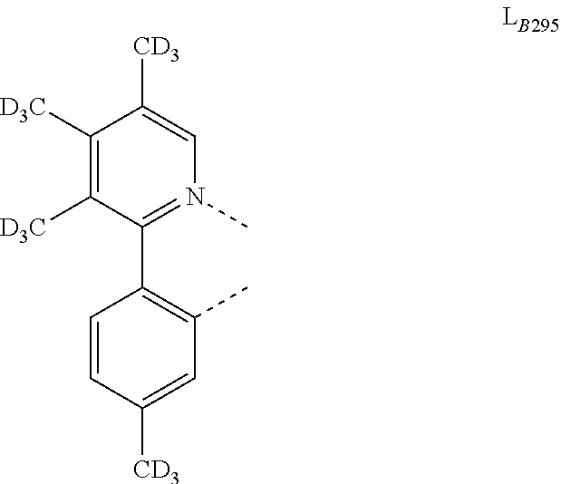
C1([D3C])=C([D3C])C(C2=C(C)C=C([CD3])C=C2)=N(C)C=C1[CD3]
